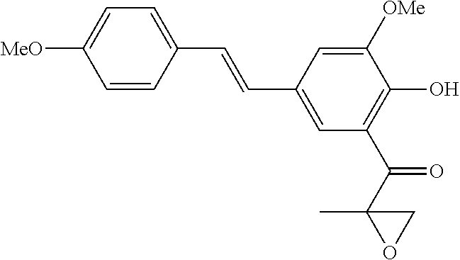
[MeO]C1=CC=C(C=CC2=CC(C(C3(C)CO3)=O)=C(O)C([OMe])=C2)C=C1
